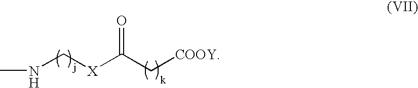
CNC[X]C(C[COOY])=O
